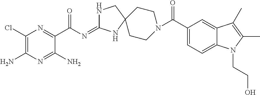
C1(Cl)=C(N)N=C(N)C(C(=O)N=C2NCC3(N2)CCN(C(C2=CC=C4C(=C2)C(C)=C(C)N4CCO)=O)CC3)=N1
